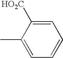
C1(C)=CC=CC=C1[HO2C]
